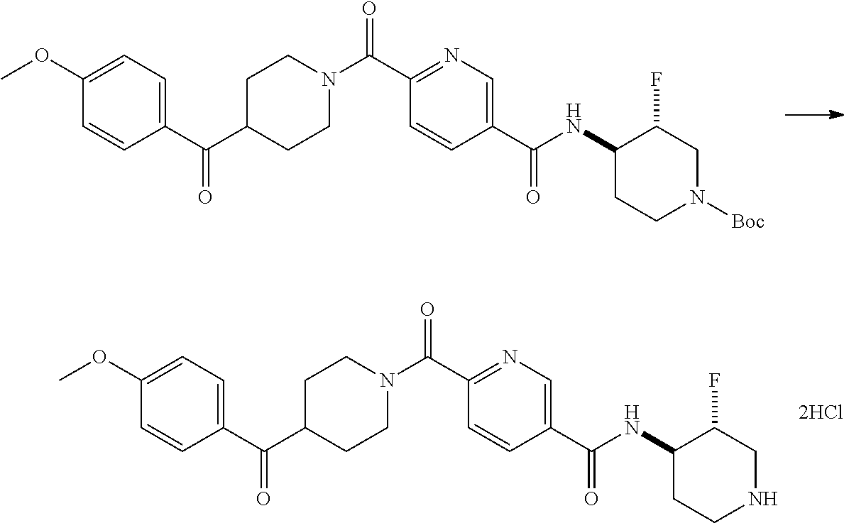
C1(C(N2CCC(C(C3=CC=C(OC)C=C3)=O)CC2)=O)=NC=C(C(=O)NC2CCN([Boc])CC2F)C=C1.C1(C(N2CCC(C(C3=CC=C(OC)C=C3)=O)CC2)=O)=NC=C(C(=O)NC2CCNCC2F)C=C1
